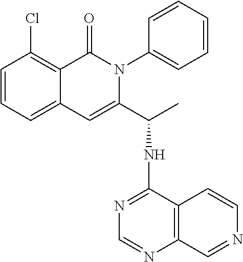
C12=CC=CC(Cl)=C1C(=O)N(C1=CC=CC=C1)C(C(NC1=NC=NC3=C1C=CN=C3)C)=C2
